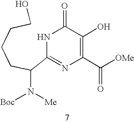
N1C(C(CCCCO)N([Me])[Boc])=NC(C([OMe])=O)=C(O)C1=O
